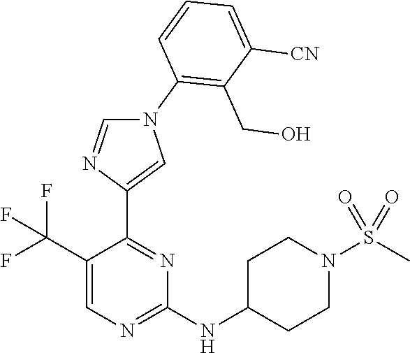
C1(C(F)(F)F)=CN=C(NC2CCN(S(C)(=O)=O)CC2)N=C1C1=CN(C2=C(CO)C([CN])=CC=C2)C=N1
